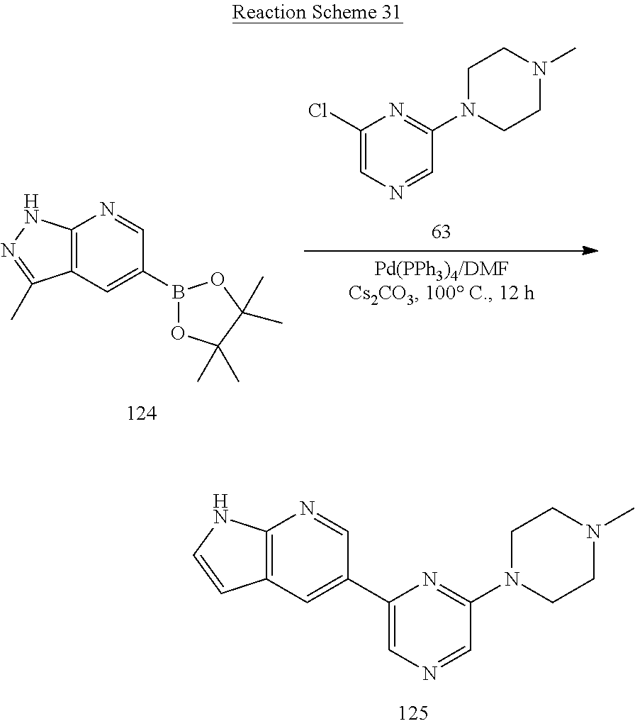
C12=C(C=C(C3=CN=CC(N4CCN(C)CC4)=N3)C=N1)C=CN2.N1(C2=NC(Cl)=CN=C2)CCN(C)CC1.C12=C(C=C(B3OC(C)(C)C(C)(C)O3)C=N1)C(C)=NN2
